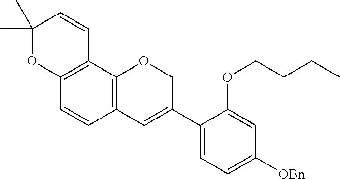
C1(C)(C)OC2=C(C=C1)C1=C(C=C2)C=C(C2=CC=C([OBn])C=C2OCCCC)CO1
